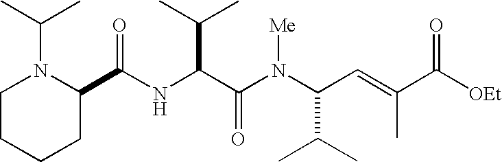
N(C(C(N(C(C(C)C)C=C(C)C([OEt])=O)[Me])=O)C(C)C)C(=O)C1N(C(C)C)CCCC1
